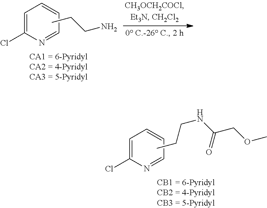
C1=C(Cl)N=CC=C1.CCCN.C1=C(Cl)N=CC=C1.CCCNC(COC)=O
